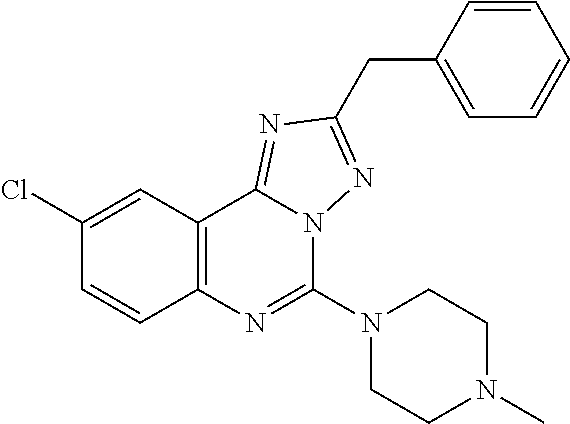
C1(Cl)=CC2=C(C=C1)N=C(N1CCN(C)CC1)N1C2=NC(CC2=CC=CC=C2)=N1
